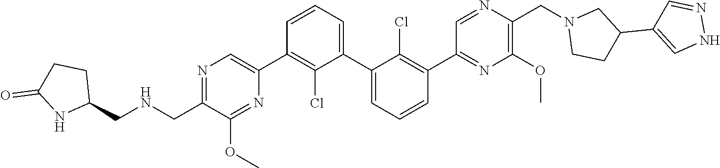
N1=C(CNCC2CCC(=O)N2)C(OC)=NC(C2=C(Cl)C(C3=CC=CC(C4=NC(OC)=C(CN5CCC(C6=CNN=C6)C5)N=C4)=C3Cl)=CC=C2)=C1
